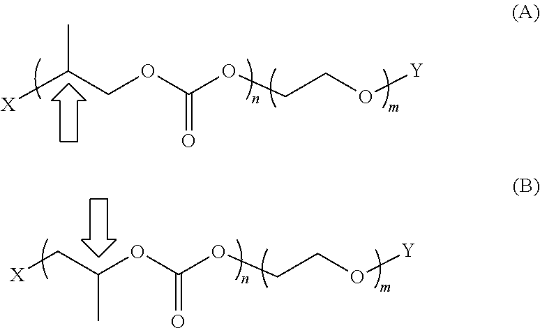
[X]C(COC(OCCO[Y])=O)C.[X]CC(OC(OCCO[Y])=O)C
